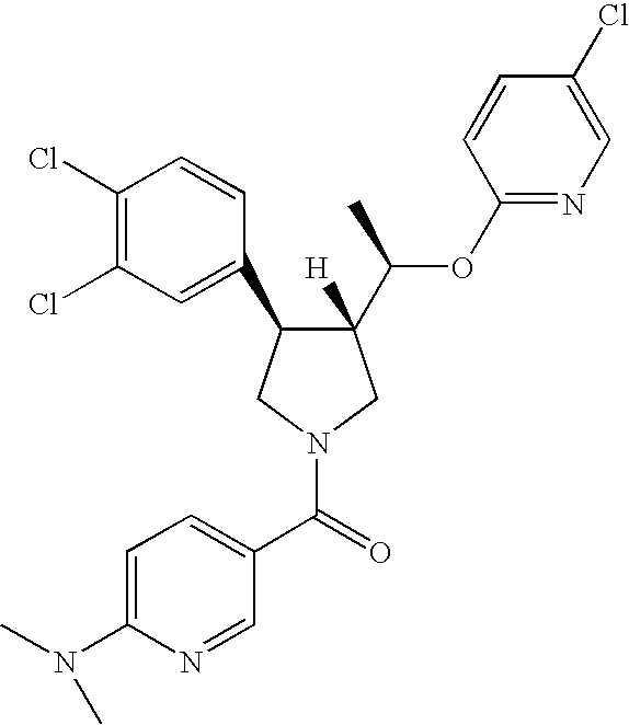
C1(Cl)=C(Cl)C=C(C2C(C(C)OC3=NC=C(Cl)C=C3)([H])CN(C(=O)C3=CC=C(N(C)C)N=C3)C2)C=C1
